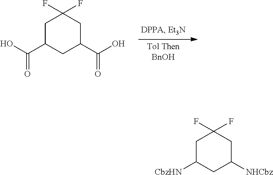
C1C(C(O)=O)CC(C(O)=O)CC1(F)F.C1C([CbzHN])CC([NHCbz])CC1(F)F
